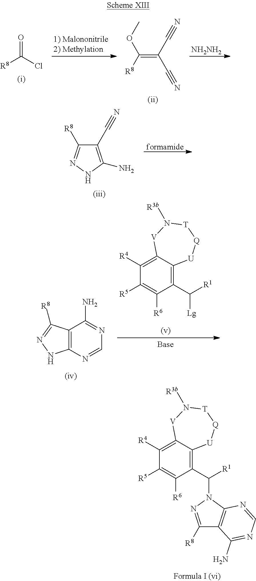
C1(C([R1])N2N=C([R8])C3=C2N=CN=C3N)=C2C(=C([R4])C([R5])=C1[R6])[V]N([R3b])[T][Q][U]2.O=C(Cl)[R8].C(=C(C#N)C#N)([R8])OC.[NH2NH2].C1([R8])=NNC(N)=C1C#N.[formamide].C12=C(N=CN=C1N)NN=C2[R8].C1(C([R1])[Lg])=C2C(=C([R4])C([R5])=C1[R6])[V]N([R3b])[T][Q][U]2
